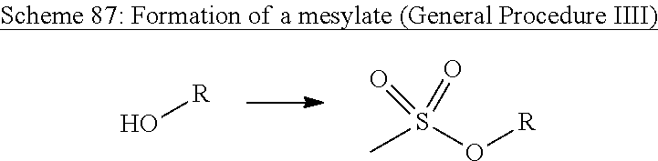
O[R].S(O[R])(C)(=O)=O
